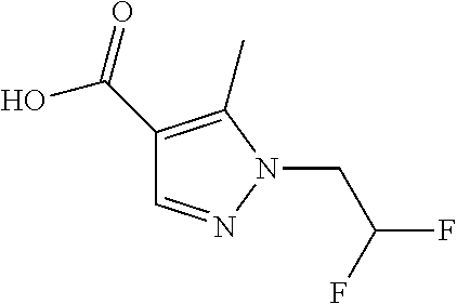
C1(C(=O)O)=C(C)N(CC(F)F)N=C1
